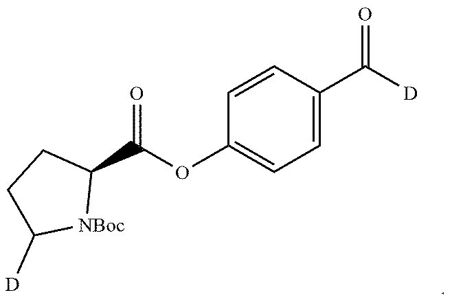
O(C1=CC=C(C([D])=O)C=C1)C(C1CCC([D])[NBoc]1)=O
